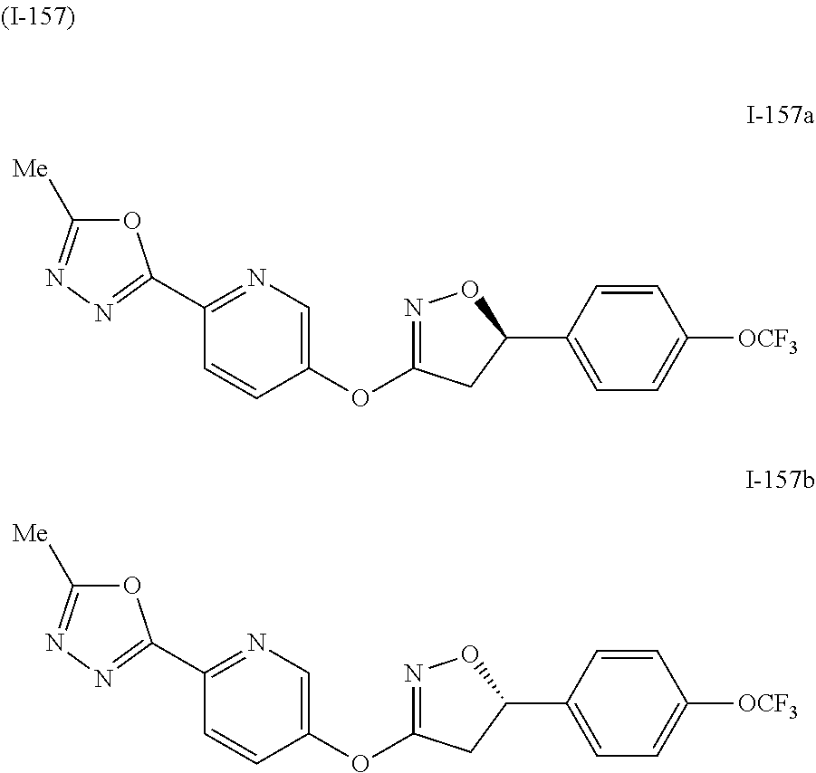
C1(OC2=NOC(C3=CC=C([OCF3])C=C3)C2)=CN=C(C2=NN=C([Me])O2)C=C1.C1(OC2=NOC(C3=CC=C([OCF3])C=C3)C2)=CN=C(C2=NN=C([Me])O2)C=C1
